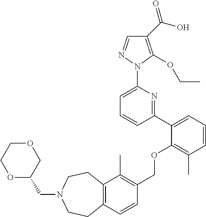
C1(C(O)=O)=C(OCC)N(C2=CC=CC(C3=CC=CC(C)=C3OCC3=C(C)C4=C(C=C3)CCN(CC3COCCO3)CC4)=N2)N=C1
